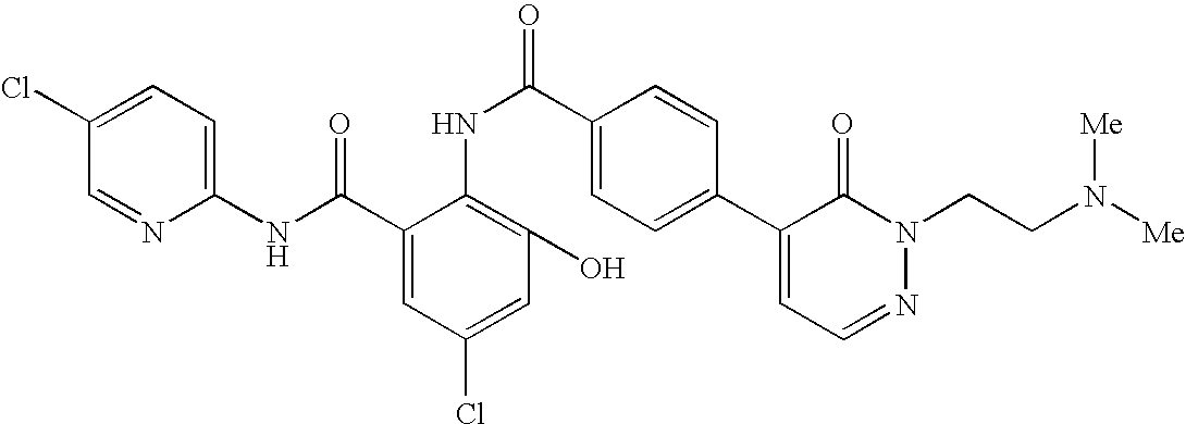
C1(Cl)=CC=C(NC(C2=CC(Cl)=CC(O)=C2NC(=O)C2=CC=C(C3=CC=NN(CCN([Me])[Me])C3=O)C=C2)=O)N=C1
